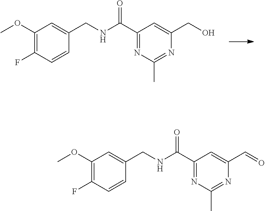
C1(OC)=C(F)C=CC(CNC(C2=NC(C)=NC(CO)=C2)=O)=C1.C1(OC)=C(F)C=CC(CNC(C2=NC(C)=NC(C=O)=C2)=O)=C1
